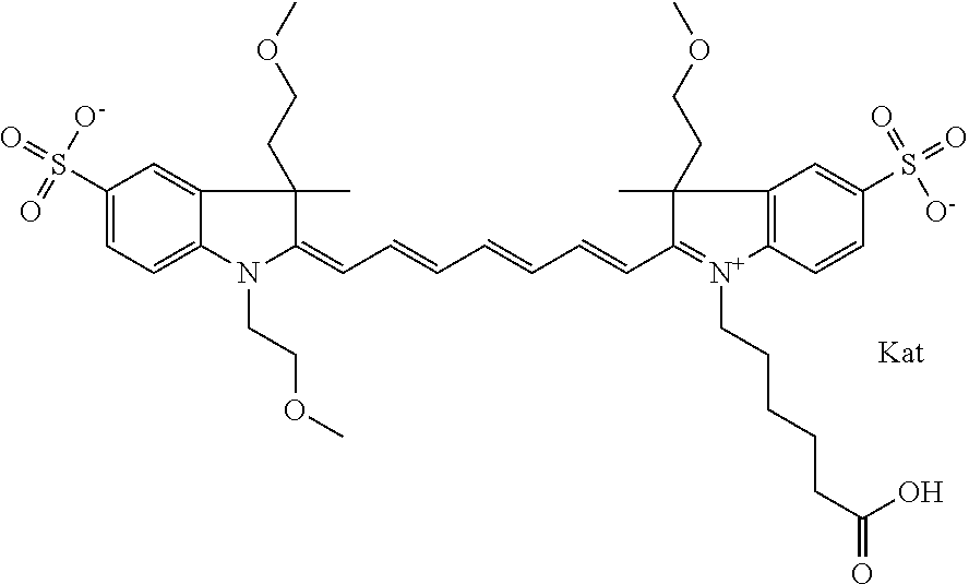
N1(CCOC)C(=CC=CC=CC=CC2=[N+](CCCCCC(=O)O)C3=C(C2(C)CCOC)C=C(S(=O)(=O)[O-])C=C3)C(C)(CCOC)C2=CC(S(=O)(=O)[O-])=CC=C12
